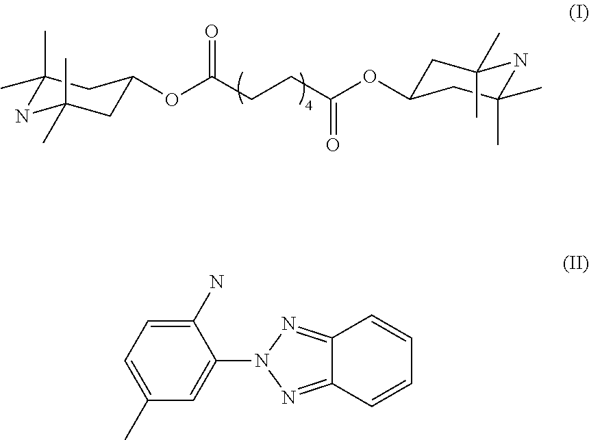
C1(C)(C)NC(C)(C)CC(OC(CCC(OC2CC(C)(C)NC(C)(C)C2)=O)=O)C1.C1=C(C)C=C(N2N=C3C(=N2)C=CC=C3)C(N)=C1
